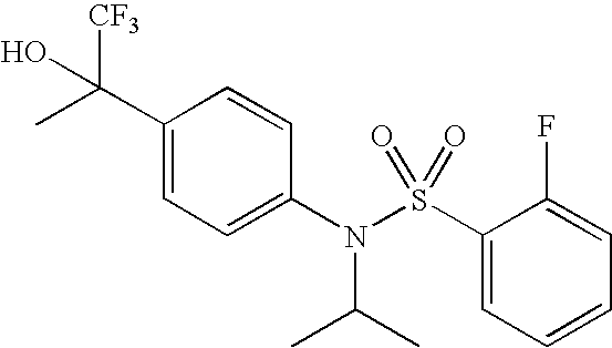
C1(C(O)([CF3])C)=CC=C(N(S(C2=CC=CC=C2F)(=O)=O)C(C)C)C=C1
